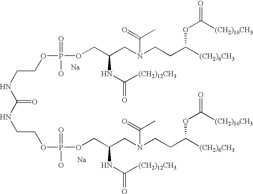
[Na].[Na].N(CCOP(OCC(CN(CCC([(CH2)6CH3])OC(=O)[(CH2)10CH3])C(=O)C)NC(=O)[(CH2)12CH3])(=O)O)C(=O)NCCOP(O)(=O)OCC(CN(CCC([(CH2)6CH3])OC(=O)[(CH2)10CH3])C(=O)C)NC(=O)[(CH2)12CH3]
